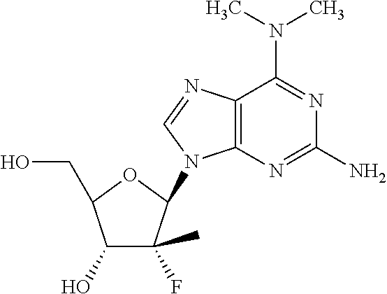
C12=C(N=C(N)N=C1N(C)C)N(C1C(C)(F)C(O)C(CO)O1)C=N2
